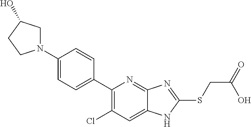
N1(C2=CC=C(C3=C(Cl)C=C4C(=N3)N=C(SCC(O)=O)N4)C=C2)CC(O)CC1
